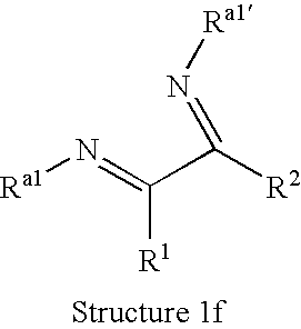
[Ra1]N=C(C([R2])=N[Ra1])[R1]
